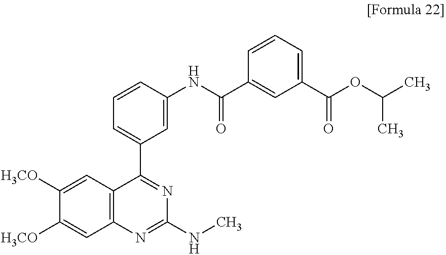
C1([H3CO])=CC2=C(C=C1[H3CO])N=C(NC)N=C2C1=CC=CC(NC(C2=CC(C(=O)OC(C)C)=CC=C2)=O)=C1
